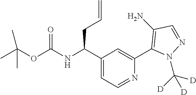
N(C(OC(C)(C)C)=O)C(C1=CC=NC(C2=C(N)C=NN2C([D])([D])[D])=C1)CC=C
